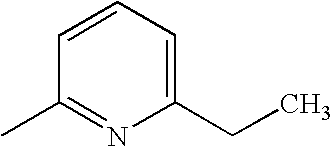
C1=CC=C(CC)N=C1C
